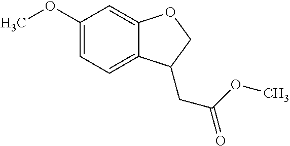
C1(OC)=CC=C2C(=C1)OCC2CC(OC)=O
